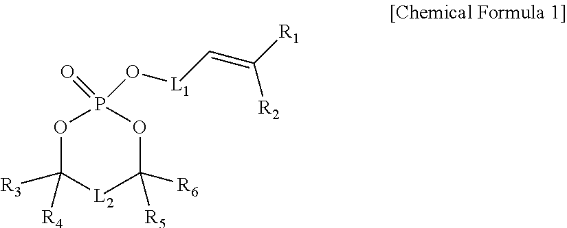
O1P(=O)(O[L1]C=C([R1])[R2])OC([R6])([R5])[L2]C1([R3])[R4]
